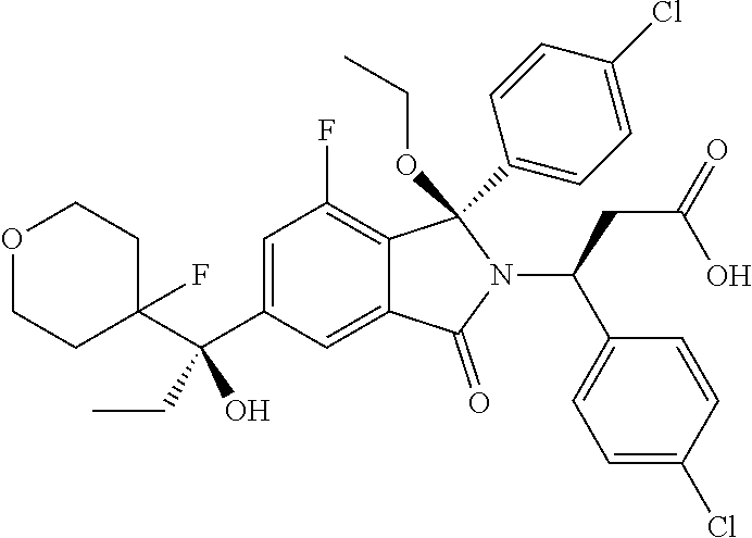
O1CCC(C(C2=CC(F)=C3C(=C2)C(=O)N(C(CC(=O)O)C2=CC=C(Cl)C=C2)C3(OCC)C2=CC=C(Cl)C=C2)(O)CC)(F)CC1
